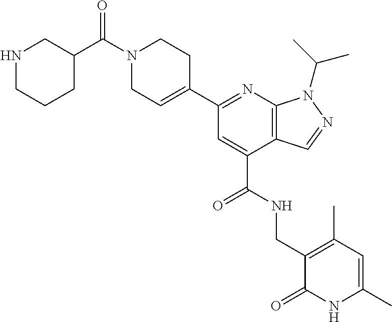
C1N(C(C2CNCCC2)=O)CCC(C2=NC3=C(C(C(=O)NCC4=C(C)C=C(C)NC4=O)=C2)C=NN3C(C)C)=C1
